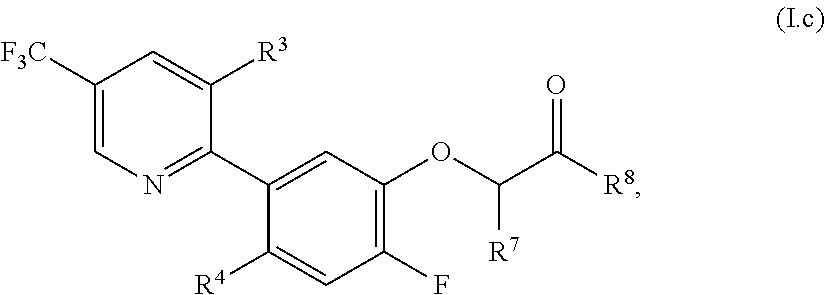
C1([F3C])=CN=C(C2=CC(OC(C([R8])=O)[R7])=C(F)C=C2[R4])C([R3])=C1
